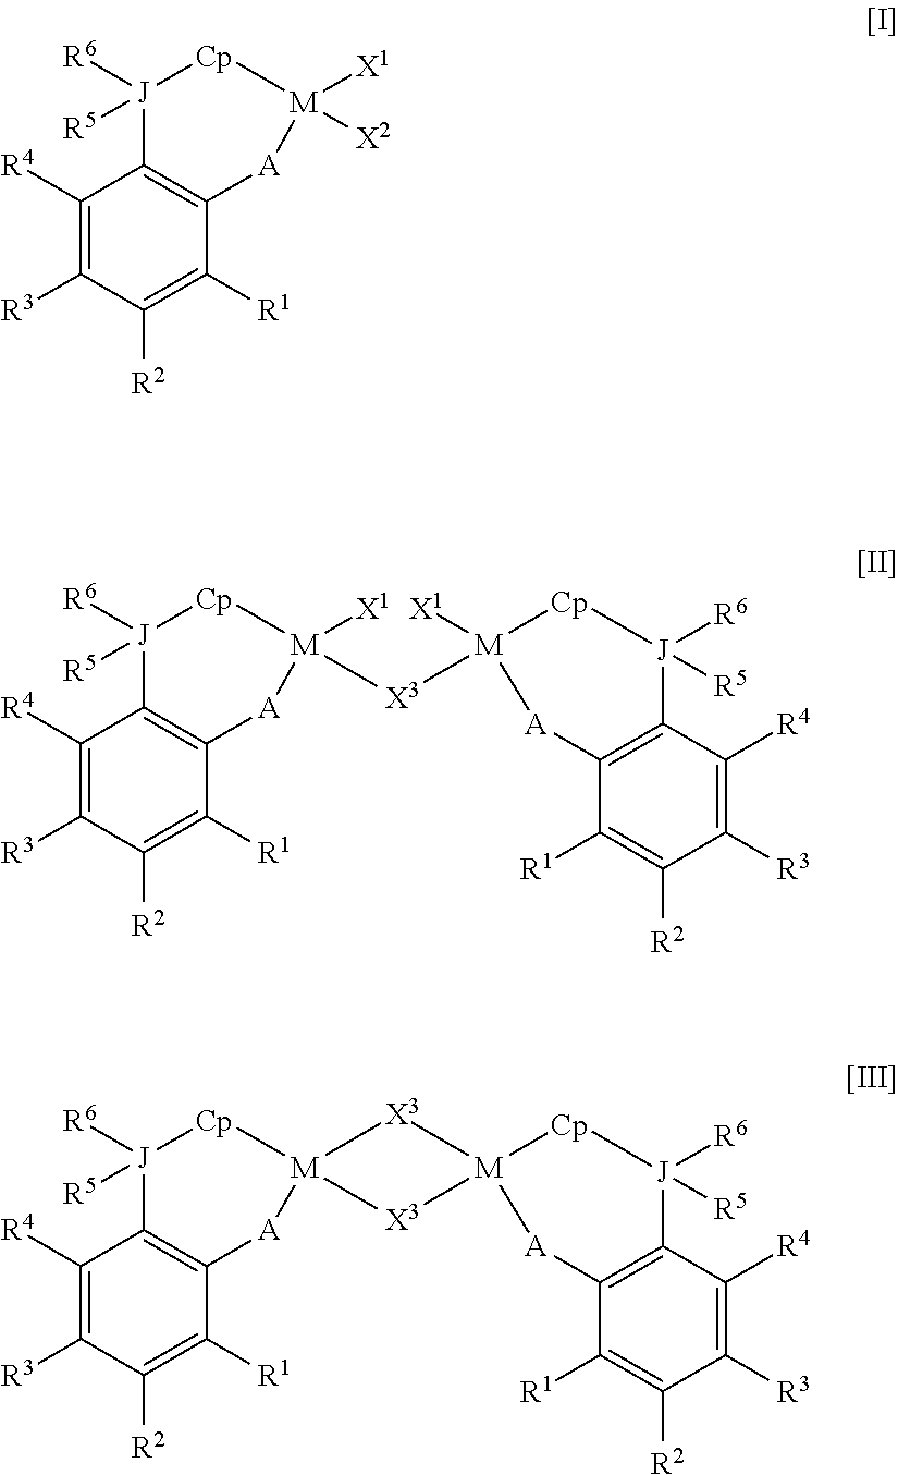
C1([R4])=C([R3])C([R2])=C([R1])C2=C1[J]([R6])([R5])[Cp][M]([X1])([X2])[A]2.C1([R4])=C([R3])C([R2])=C([R1])C2=C1[J]([R6])([R5])[Cp][M]([X1])([X3][M]1([X1])[Cp][J]([R6])([R5])C3=C(C([R1])=C([R2])C([R3])=C3[R4])[A]1)[A]2.C1([R4])=C([R3])C([R2])=C([R1])C2=C1[J]([R6])([R5])[Cp][M]1([A]2)[X3][M]2([Cp][J]([R6])([R5])C3=C(C([R1])=C([R2])C([R3])=C3[R4])[A]2)[X3]1
